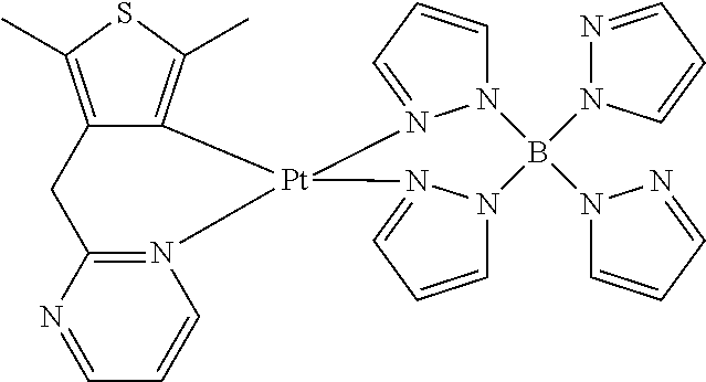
C12=C(C)SC(C)=C1[Pt]1(N3=C(C2)N=CC=C3)N2=CC=CN2B(N2N=CC=C2)(N2N=CC=C2)N2C=CC=N12
